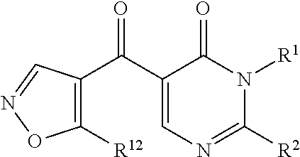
C1(C(=O)C2=CN=C([R2])N([R1])C2=O)=C([R12])ON=C1
